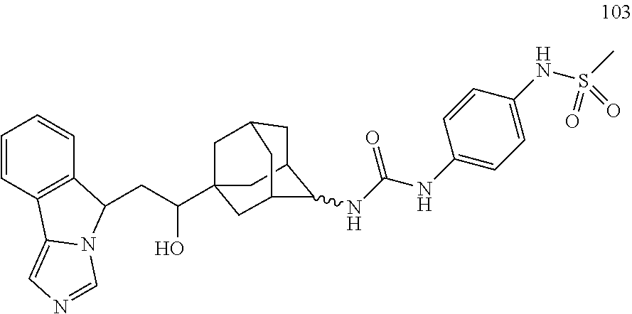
C(C(C12CC3CC(C(NC(NC4=CC=C(NS(C)(=O)=O)C=C4)=O)C(C1)C3)C2)O)C1C2=C(C=CC=C2)C2=CN=CN21
